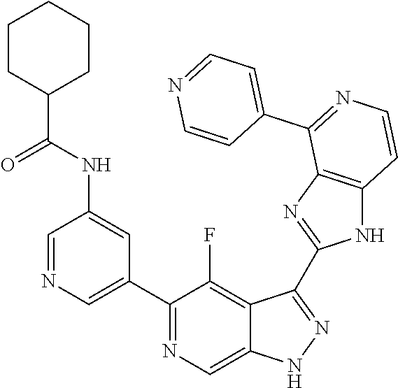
C1=NC=C(C2=NC=C3C(=C2F)C(C2=NC4=C(N2)C=CN=C4C2=CC=NC=C2)=NN3)C=C1NC(=O)C1CCCCC1
